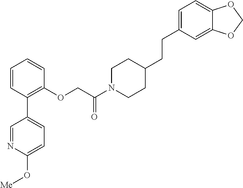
C1=CC(C2=CC=C(O[Me])N=C2)=C(OCC(N2CCC(CCC3=CC=C4C(=C3)OCO4)CC2)=O)C=C1
